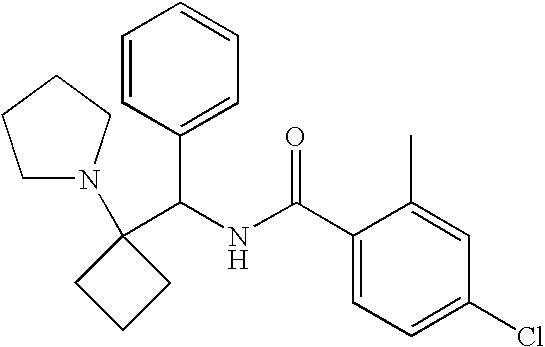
C1(C(NC(C2=CC=C(Cl)C=C2C)=O)C2=CC=CC=C2)(N2CCCC2)CCC1
